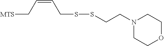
C(=CCSSCCN1CCOCC1)C[MTS]
